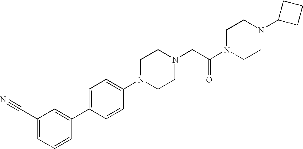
C1(C#N)=CC=CC(C2=CC=C(N3CCN(CC(N4CCN(C5CCC5)CC4)=O)CC3)C=C2)=C1
